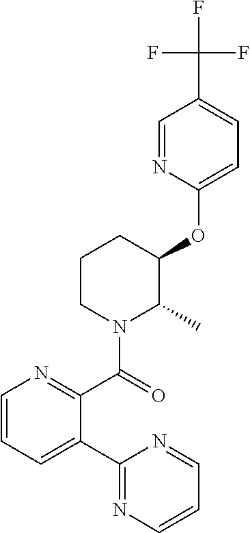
C1CN(C(=O)C2=NC=CC=C2C2=NC=CC=N2)C(C)C(OC2=CC=C(C(F)(F)F)C=N2)C1
